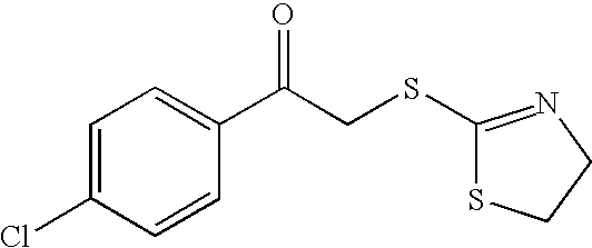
C1=C(Cl)C=CC(C(CSC2=NCCS2)=O)=C1
